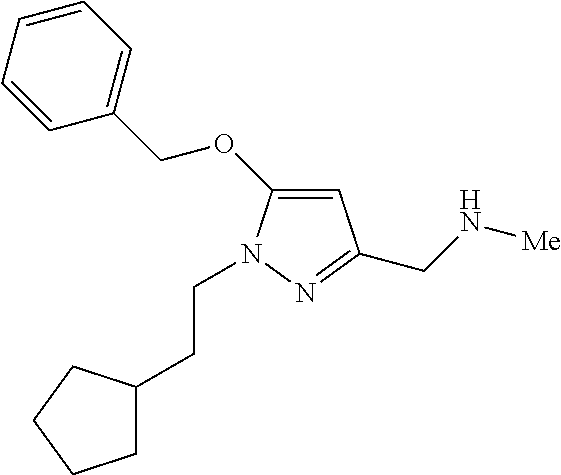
C1=C(OCC2=CC=CC=C2)N(CCC2CCCC2)N=C1CN[Me]
